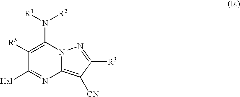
C1([R5])=C(N([R1])[R2])N2C(=C([CN])C([R3])=N2)N=C1[Hal]
